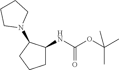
C1C(NC(OC(C)(C)C)=O)C(N2CCCC2)CC1
